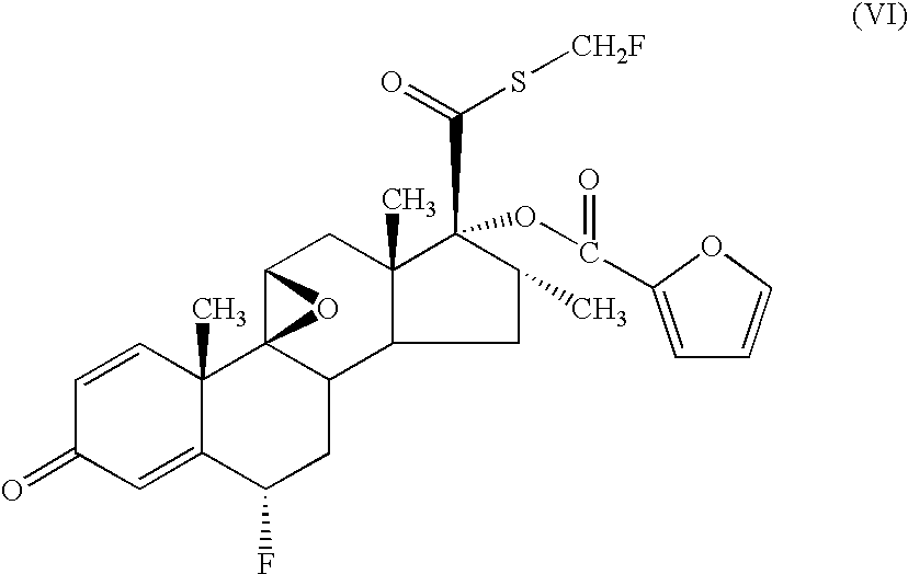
C1=CC2(C)C(=CC1=O)C(F)CC1C23C(CC2(C)C1CC(C)C2(C(S[CH2F])=O)OC(C1=CC=CO1)=O)O3
